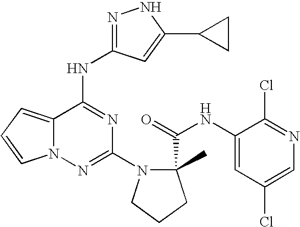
C1(N2CCCC2(C(=O)NC2=CC(Cl)=CN=C2Cl)C)=NN2C(=CC=C2)C(NC2=NNC(C3CC3)=C2)=N1
